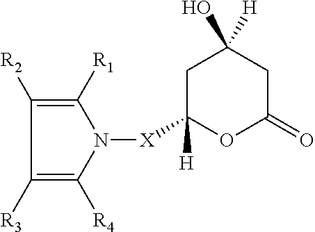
C1([R1])=C([R2])C([R3])=C([R4])N1[X]C1([H])CC([H])(O)CC(=O)O1
